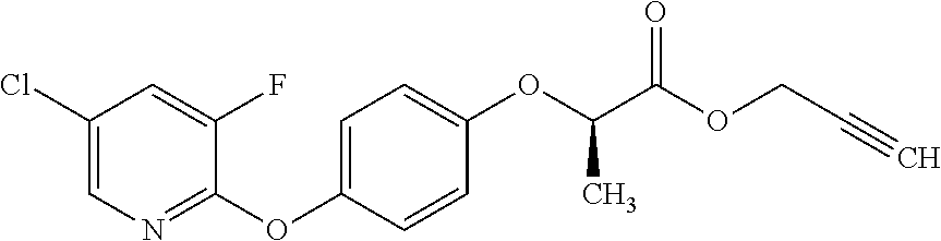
C1(Cl)=CN=C(OC2=CC=C(OC(C(OCC#C)=O)C)C=C2)C(F)=C1
